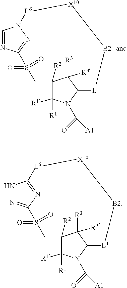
C1=NC2=NN1[L6][X10][B2][L1]C1N(C(=O)[A1])C([R1])([R1])C([R2])(CS2(=O)=O)C1([R3])[R3].N1N=C2N=C1[L6][X10][B2][L1]C1N(C(=O)[A1])C([R1])([R1])C([R2])(CS2(=O)=O)C1([R3])[R3]
